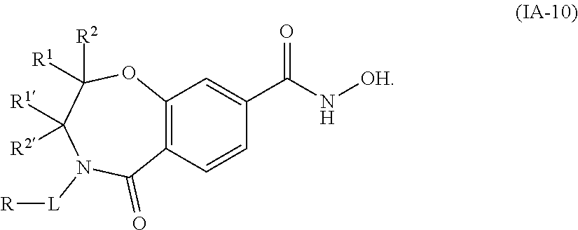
C12=C(C=CC(C(=O)N[OH])=C1)C(=O)N([L][R])C([R1])([R2])C([R2])([R1])O2
